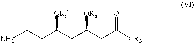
NCCC(CC(CC([ORb])=O)[ORa])[ORc]
